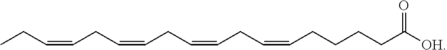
C(CCCC([OH])=O)C=CCC=CCC=CCC=CCC
